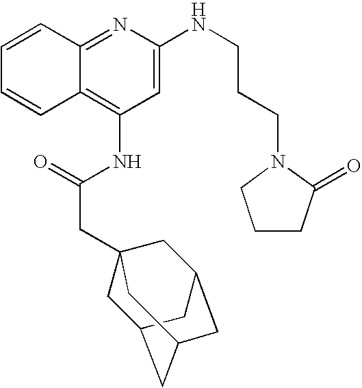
C12=NC(NCCCN3C(=O)CCC3)=CC(NC(CC34CC5CC(CC(C3)C5)C4)=O)=C1C=CC=C2
